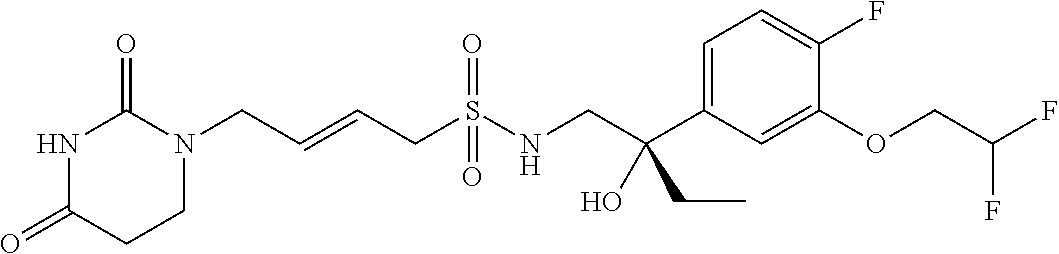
N1C(=O)CCN(CC=CCS(NCC(C2=CC=C(F)C(OCC(F)F)=C2)(CC)O)(=O)=O)C1=O
